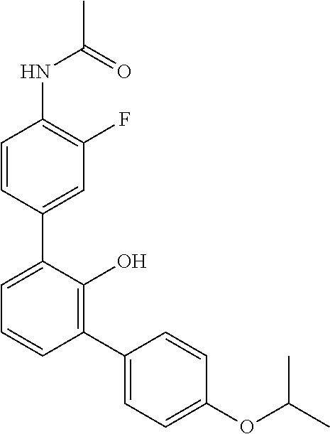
C1(NC(C)=O)=C(F)C=C(C2=CC=CC(C3=CC=C(OC(C)C)C=C3)=C2O)C=C1
